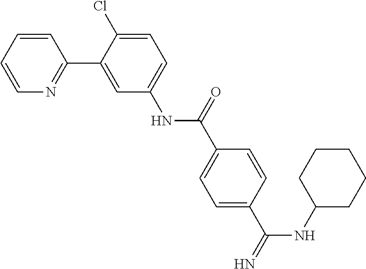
C1=CC=CN=C1C1=CC(NC(C2=CC=C(C(=N)NC3CCCCC3)C=C2)=O)=CC=C1Cl
